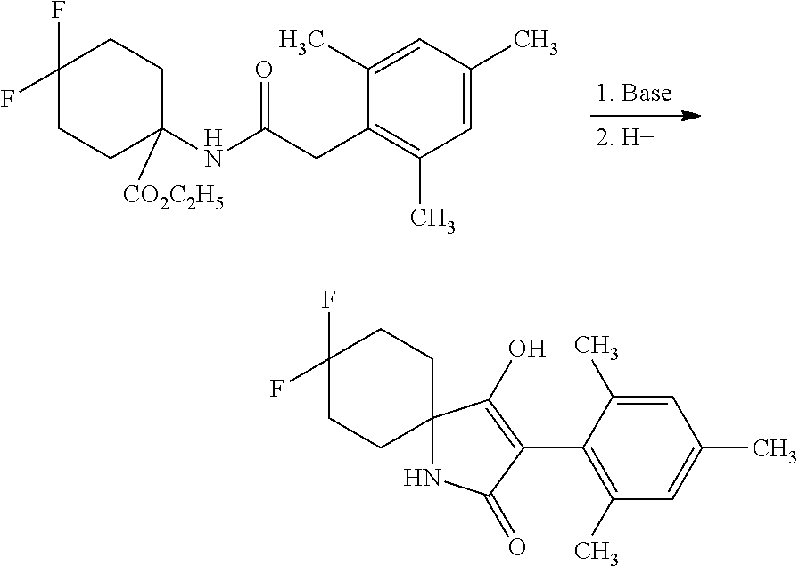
C1(F)(F)CCC(NC(CC2=C(C)C=C(C)C=C2C)=O)([CO2C2H5])CC1.C1(F)(F)CCC2(CC1)NC(=O)C(C1=C(C)C=C(C)C=C1C)=C2O
